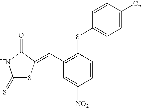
C1(SC2=C(C=C3SC(=S)NC3=O)C=C([NO2])C=C2)=CC=C(Cl)C=C1
